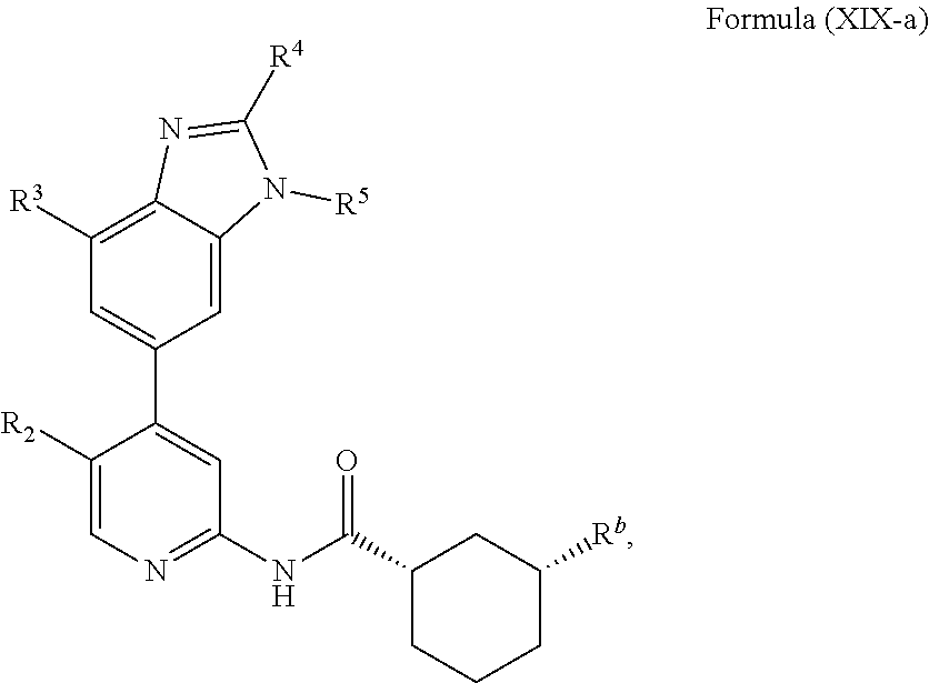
N1=C(NC(C2CCCC([Rb])C2)=O)C=C(C2=CC([R3])=C3C(=C2)N([R5])C([R4])=N3)C([R2])=C1
